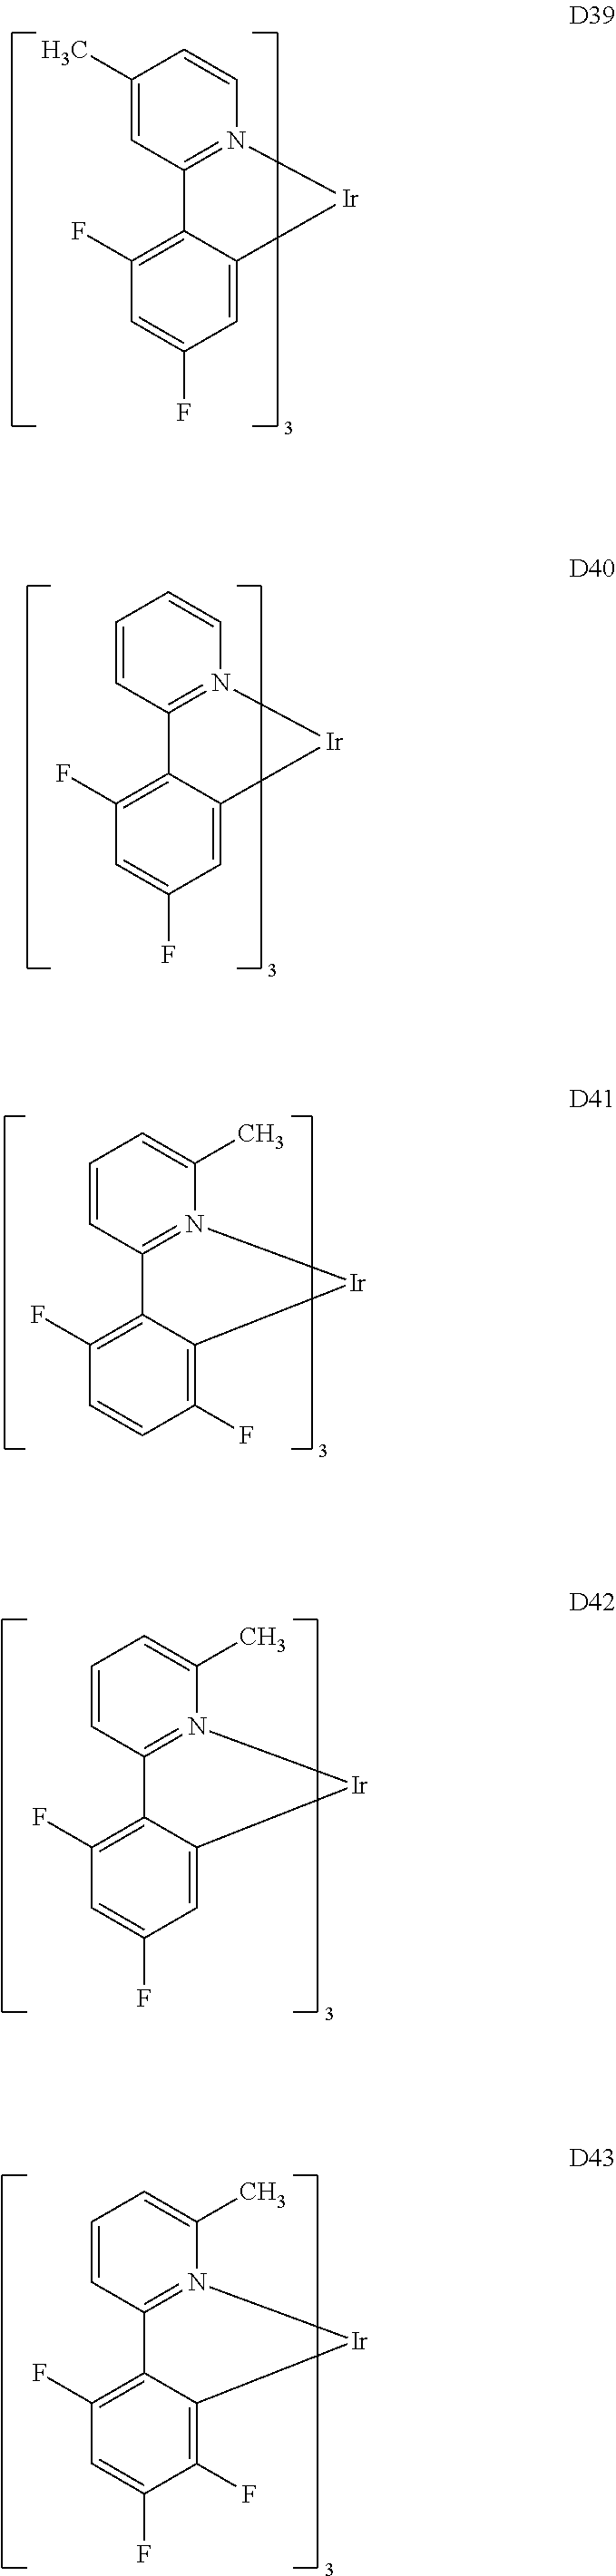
C1(C)=CC2=N(C=C1)[Ir]C1=CC(F)=CC(F)=C21.C1=CC2=N(C=C1)[Ir]C1=CC(F)=CC(F)=C21.C1=CC2=N(C(C)=C1)[Ir]C1=C(F)C=CC(F)=C21.C1=CC2=N(C(C)=C1)[Ir]C1=CC(F)=CC(F)=C21.C1=CC2=N(C(C)=C1)[Ir]C1=C(F)C(F)=CC(F)=C21
